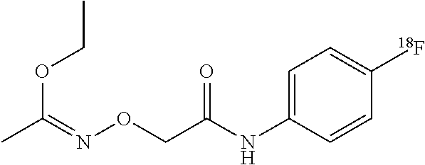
C1=C(NC(CON=C(C)OCC)=O)C=CC([18F])=C1
